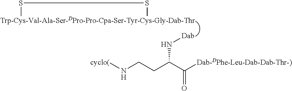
[Trp-Cys-Val-Ala-Ser-DPro-Pro-Cpa-Ser-Tyr-Cys-Gly-Dab-Thr]1SS1.[Dab]NC(CCN[cyclo(])C([Dab-DPhe-Leu-Dab-Dab-Thr-)])=O
